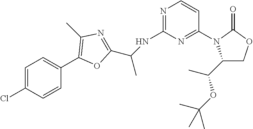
C1(N2C(C(C)OC(C)(C)C)COC2=O)=NC(NC(C)C2=NC(C)=C(C3=CC=C(Cl)C=C3)O2)=NC=C1
